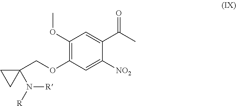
C1(OC)=C(OCC2(N([R])[R])CC2)C=C([NO2])C(C(C)=O)=C1
